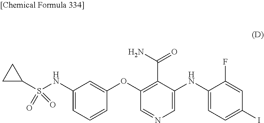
C1(NC2=CN=CC(OC3=CC(NS(C4CC4)(=O)=O)=CC=C3)=C2C(N)=O)=CC=C(I)C=C1F
